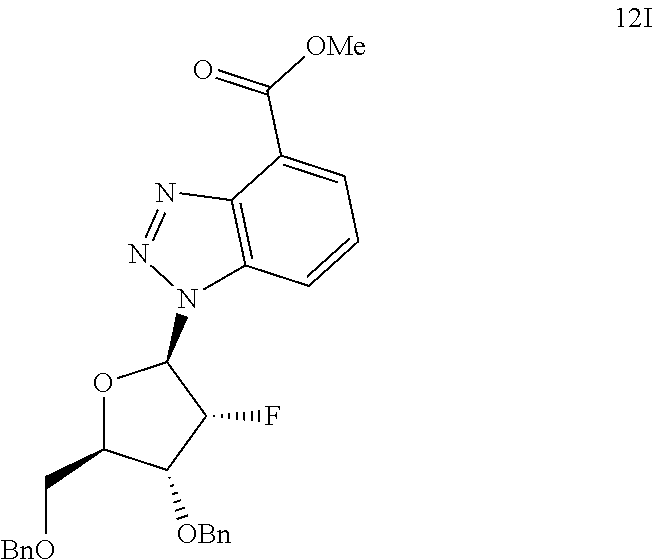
O1C(C[BnO])C([OBn])C(F)C1N1C2=C(N=N1)C(C(=O)[OMe])=CC=C2
